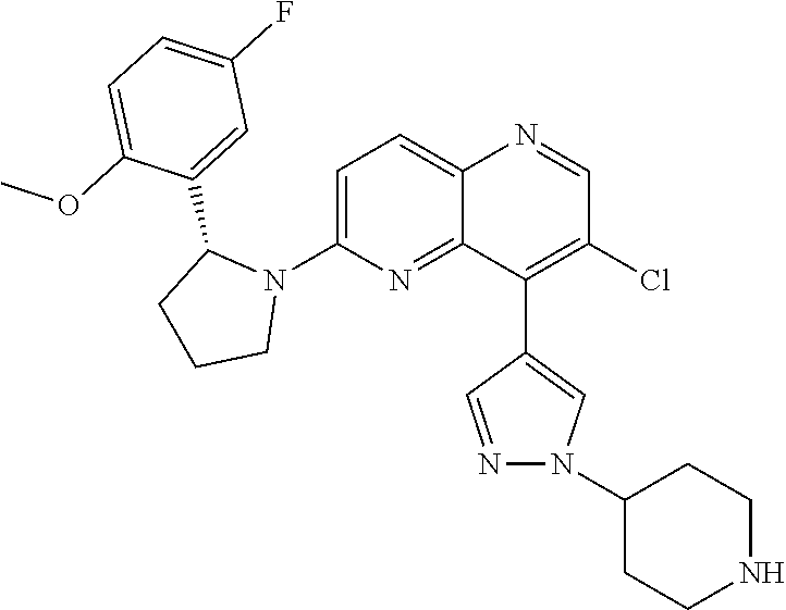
C1=C(N2C(C3=CC(F)=CC=C3OC)CCC2)N=C2C(=C1)N=CC(Cl)=C2C1=CN(C2CCNCC2)N=C1
